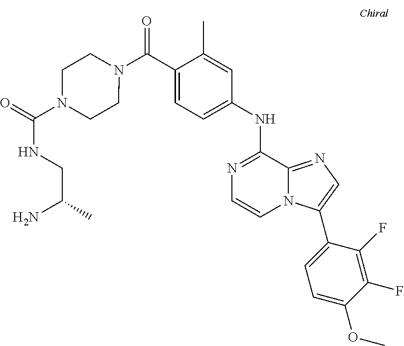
N1=C(NC2=CC=C(C(=O)N3CCN(C(NCC(N)C)=O)CC3)C(C)=C2)C2=NC=C(C3=CC=C(OC)C(F)=C3F)N2C=C1
